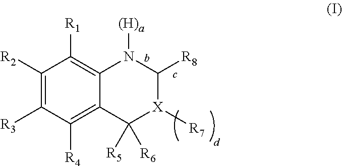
C1([R2])=C([R3])C([R4])=C2C(=C1[R1])N([(H)a])C([R8])[X]([R7])C2([R6])[R5]
